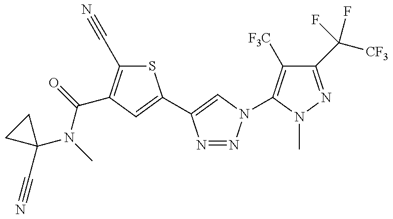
C1(N(C(=O)C2=C(C#N)SC(C3=CN(C4=C([F3C])C(C([CF3])(F)F)=NN4C)N=N3)=C2)C)(C#N)CC1
